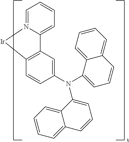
C1=C2N(=CC=C1)[Ir]C1=C2C=C(N(C2=CC=CC3=CC=CC=C32)C2=CC=CC3=CC=CC=C23)C=C1
